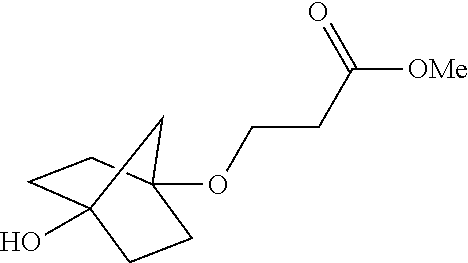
OC12CCC(OCCC([OMe])=O)(CC1)C2
